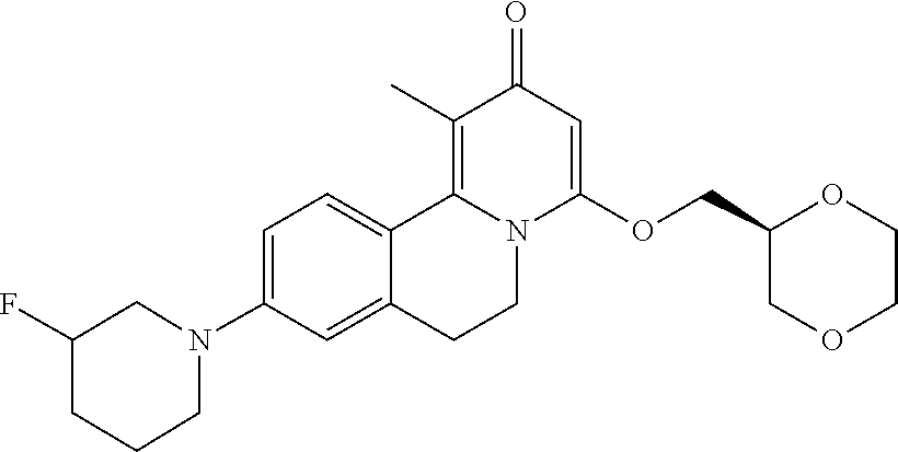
C1=C(N2CC(F)CCC2)C=C2C(=C1)C1=C(C)C(=O)C=C(OCC3COCCO3)N1CC2
